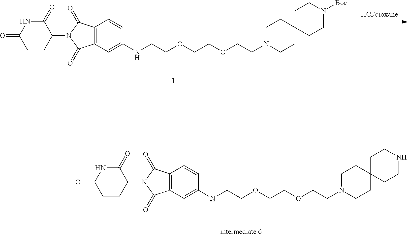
C1(=O)NC(=O)CCC1N1C(=O)C2=C(C1=O)C=CC(NCCOCCOCCN1CCC3(CC1)CCN([Boc])CC3)=C2.C1(=O)NC(=O)CCC1N1C(=O)C2=C(C1=O)C=CC(NCCOCCOCCN1CCC3(CC1)CCNCC3)=C2
